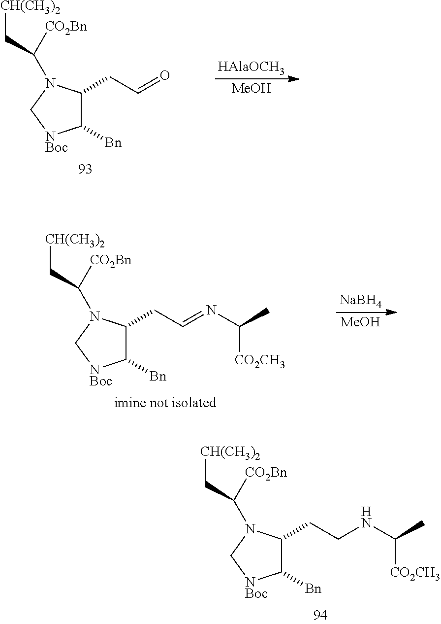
C1([Bn])C(CC=O)N(C([CO2Bn])C[CH(CH3)2])C[NBoc]1.[HAlaOCH3].[MeOH].C1([Bn])C(CCNC(C)[CO2CH3])N(C([CO2Bn])C[CH(CH3)2])C[NBoc]1.C1([Bn])C(CC=NC(C)[CO2CH3])N(C([CO2Bn])C[CH(CH3)2])C[NBoc]1.[NaBH4].[MeOH]
